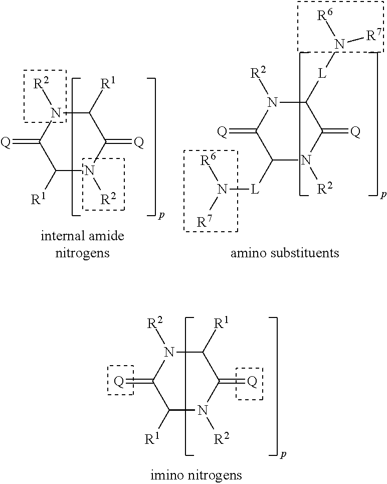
C1([R1])N([R2])C(=[Q])C([R1])N([R2])C1=[Q].C1([R1])N([R2])C(=[Q])C([R1])N([R2])C1=[Q].C1([L]N([R6])[R7])N([R2])C(=[Q])C([L]N([R7])[R6])N([R2])C1=[Q]
